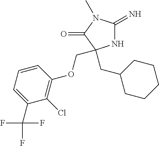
N1C(=N)N(C)C(=O)C1(CC1CCCCC1)COC1=C(Cl)C(C(F)(F)F)=CC=C1
